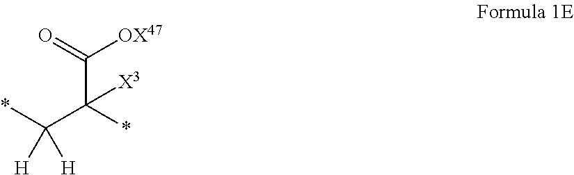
C(C(*)(C(*)([H])[H])[X3])([OX47])=O
